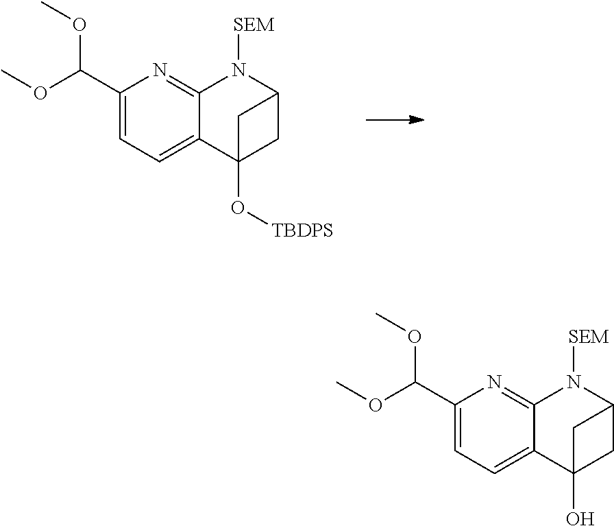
O(C)C(C1=CC=C2C(=N1)N([SEM])C1CC2(O[TBDPS])C1)OC.O(C)C(C1=CC=C2C(=N1)N([SEM])C1CC2(O)C1)OC
